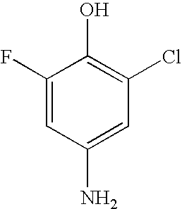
C1(N)=CC(Cl)=C(O)C(F)=C1
